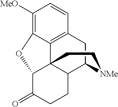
C12=C3CC4C5C1(C(C(=O)CC5)OC2=C([MeO])C=C3)CC[NMe]4
